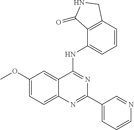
C1(OC)=CC=C2C(=C1)C(NC1=CC=CC3=C1C(=O)NC3)=NC(C1=CC=CN=C1)=N2
